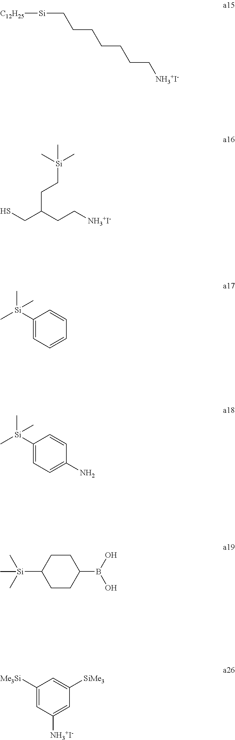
[Si](CCCCCCC[NH3+I-])[C12H25].[NH3+I-]CCC(CS)CC[Si](C)(C)C.C1([Si](C)(C)C)=CC=CC=C1.C1([Si](C)(C)C)=CC=C(N)C=C1.C1CC(B(O)O)CCC1[Si](C)(C)C.C1([Me3Si])=CC([NH3+I-])=CC([SiMe3])=C1
